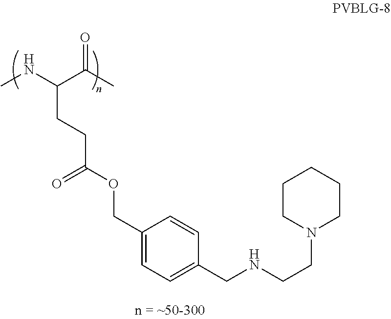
CNC(C(C)=O)CCC(OCC1=CC=C(CNCCN2CCCCC2)C=C1)=O
